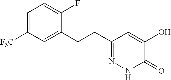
C1=C([F3C])C=C(CCC2=NNC(=O)C(O)=C2)C(F)=C1
